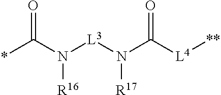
C(N([L3]N(C([L4][**])=O)[R17])[R16])(*)=O
